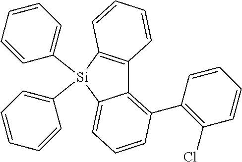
C12=C(C3=C(Cl)C=CC=C3)C=CC=C1[Si](C1=CC=CC=C1)(C1=CC=CC=C1)C1=C2C=CC=C1
